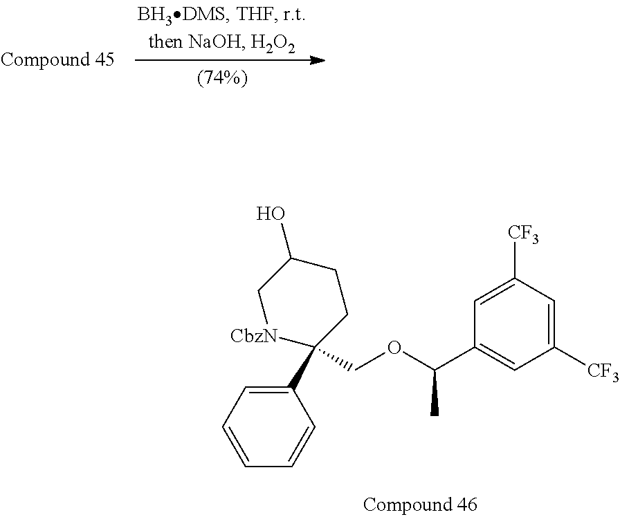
C1=CC=CC(C2(COC(C3=CC([CF3])=CC([CF3])=C3)C)CCC(O)C[CbzN]2)=C1
